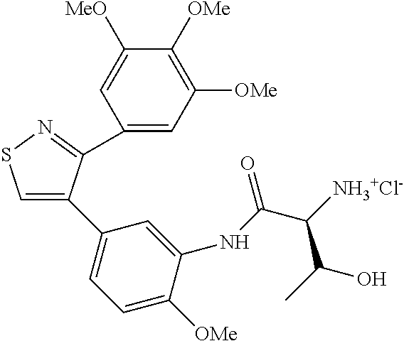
C1(C2=CSN=C2C2=CC([OMe])=C([OMe])C([MeO])=C2)=CC=C([OMe])C(NC(C([NH3+Cl-])C(C)O)=O)=C1
